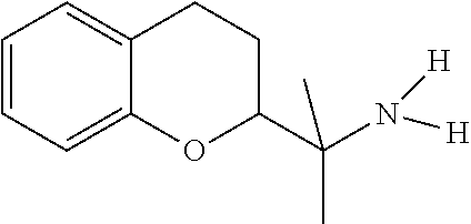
C12=CC=CC=C1OC(C(N([H])[H])(C)C)CC2
